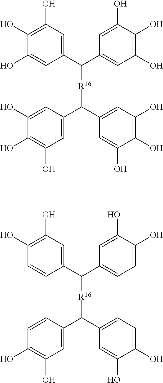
C1(C(C2=CC(O)=C(O)C(O)=C2)[R16]C(C2=CC(O)=C(O)C(O)=C2)C2=CC(O)=C(O)C(O)=C2)=CC(O)=C(O)C(O)=C1.C1(C(C2=CC=C(O)C(O)=C2)[R16]C(C2=CC(O)=C(O)C=C2)C2=CC=C(O)C(O)=C2)=CC(O)=C(O)C=C1
